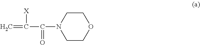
C1COCCN1C(C(=C)[X])=O
